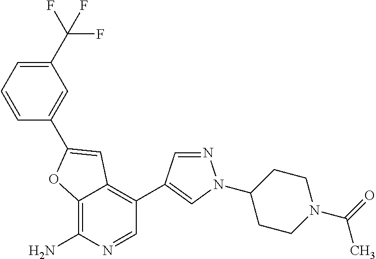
C12=C(N)N=CC(C3=CN(C4CCN(C(=O)C)CC4)N=C3)=C1C=C(C1=CC(C(F)(F)F)=CC=C1)O2
